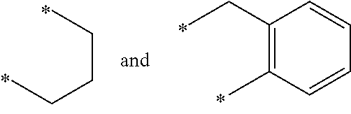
C1(CC)=C(C)C=CC=C1.CCCCC
